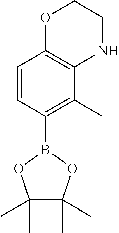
C1=CC(B2OC(C)(C)C(C)(C)O2)=C(C)C2=C1OCCN2
